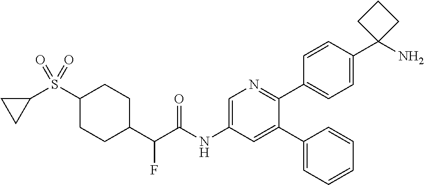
C1(S(C2CCC(C(C(NC3=CN=C(C4=CC=C(C5(N)CCC5)C=C4)C(C4=CC=CC=C4)=C3)=O)F)CC2)(=O)=O)CC1
